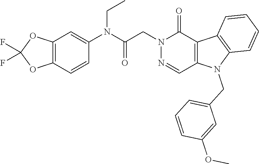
N1(CC(N(C2=CC3=C(C=C2)OC(F)(F)O3)CC)=O)N=CC2=C(C1=O)C1=C(N2CC2=CC=CC(OC)=C2)C=CC=C1
